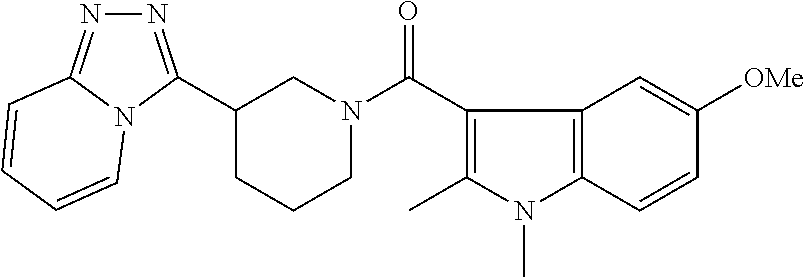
N1=C(C2CN(C(C3=C(C)N(C)C4=C3C=C([OMe])C=C4)=O)CCC2)N2C(=N1)C=CC=C2
